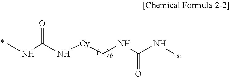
CNC(N[Cy]CNC(NC)=O)=O
